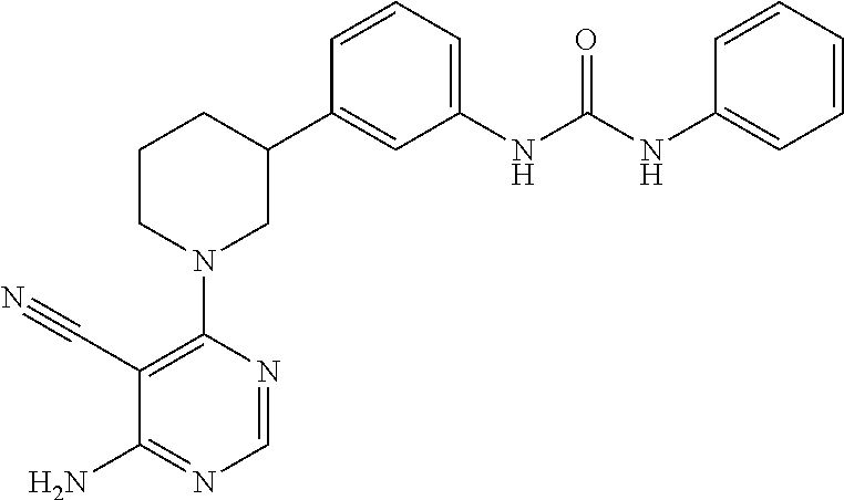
C1(N2CC(C3=CC(NC(NC4=CC=CC=C4)=O)=CC=C3)CCC2)=C(C#N)C(N)=NC=N1
